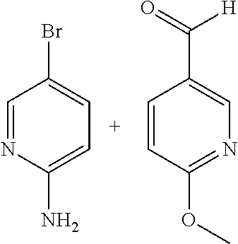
C1=NC(N)=CC=C1Br.C1=CC(OC)=NC=C1C(=O)[H]
